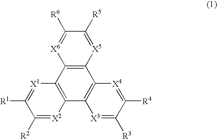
[X6]1=C([R6])C([R5])=[X5]C2=C1C1=C(C3=C2[X4]=C([R4])C([R3])=[X3]3)[X2]=C([R2])C([R1])=[X1]1
